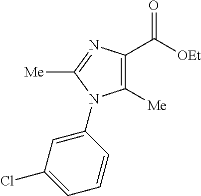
C1([Me])=C(C([OEt])=O)N=C([Me])N1C1=CC(Cl)=CC=C1
